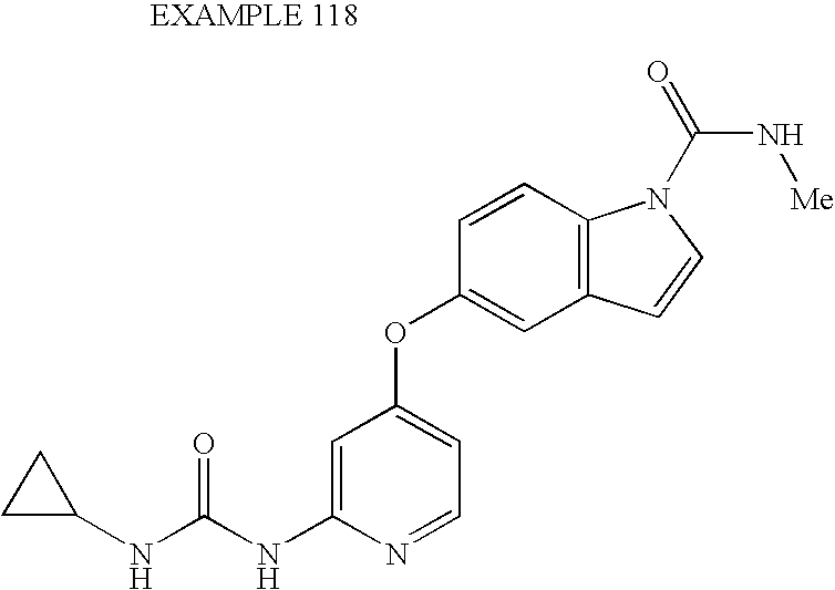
C1=C(NC(NC2CC2)=O)N=CC=C1OC1=CC2=C(C=C1)N(C(=O)N[Me])C=C2
